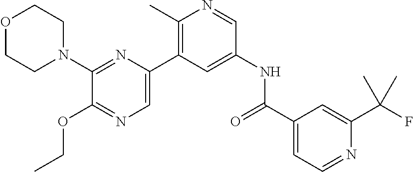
O1CCN(C2=NC(C3=C(C)N=CC(NC(C4=CC=NC(C(F)(C)C)=C4)=O)=C3)=CN=C2OCC)CC1
